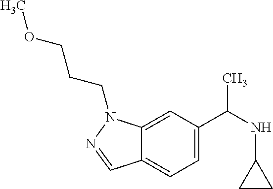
C12=CC=C(C(NC3CC3)C)C=C1N(CCCOC)N=C2
